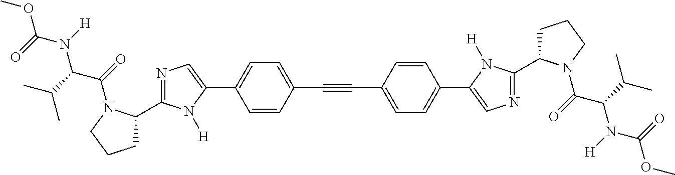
N1=C(C2CCCN2C(C(N(C(OC)=O)[H])C(C)C)=O)N([H])C(C2=CC=C(C#CC3=CC=C(C4=CN=C(C5CCCN5C(C(N(C(OC)=O)[H])C(C)C)=O)N4[H])C=C3)C=C2)=C1
